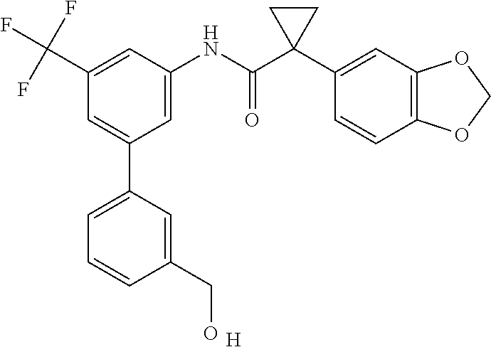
C1=C(C2=CC=CC(CO)=C2)C=C(NC(C2(C3=CC4=C(C=C3)OCO4)CC2)=O)C=C1C(F)(F)F.[H]
